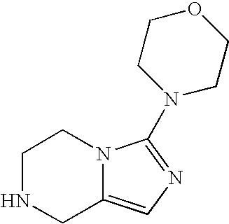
C1NCC2=CN=C(N3CCOCC3)N2C1
